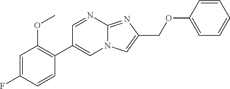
FC1=CC(OC)=C(C2=CN3C(=NC(COC4=CC=CC=C4)=C3)N=C2)C=C1
